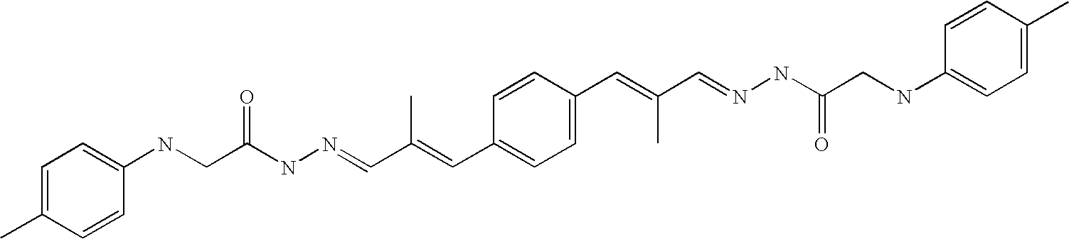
C1=C(C)C=CC(NCC(NN=CC(=CC2=CC=C(C=C(C=NNC(CNC3=CC=C(C)C=C3)=O)C)C=C2)C)=O)=C1
